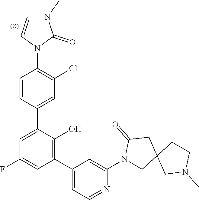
N1(C2=CC(C3=C(O)C(C4=CC(Cl)=C(N5C=CN(C)C5=O)C=C4)=CC(F)=C3)=CC=N2)CC2(CC1=O)CN(C)CC2
